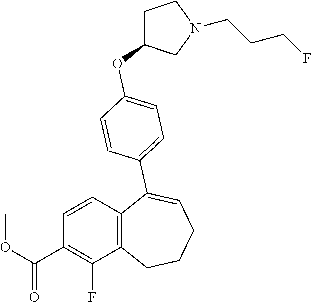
C1=CC2=C(C(F)=C1C(OC)=O)CCCC=C2C1=CC=C(OC2CCN(CCCF)C2)C=C1
